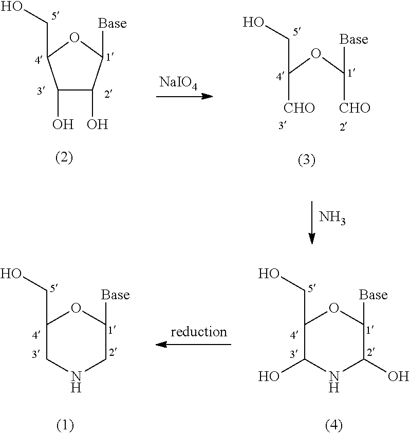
C1(O)C(O)C([Base])OC1CO.[CHO]C(OC([CHO])[Base])CO.[NaIO4].N.N1C(O)C([Base])OC(CO)C1O.N1CC([Base])OC(CO)C1
